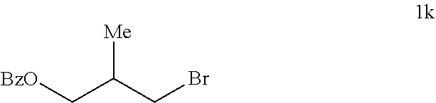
[BzO]CC(CBr)[Me]
